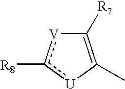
[U]1c([R8])[V]C([R7])=C1C
